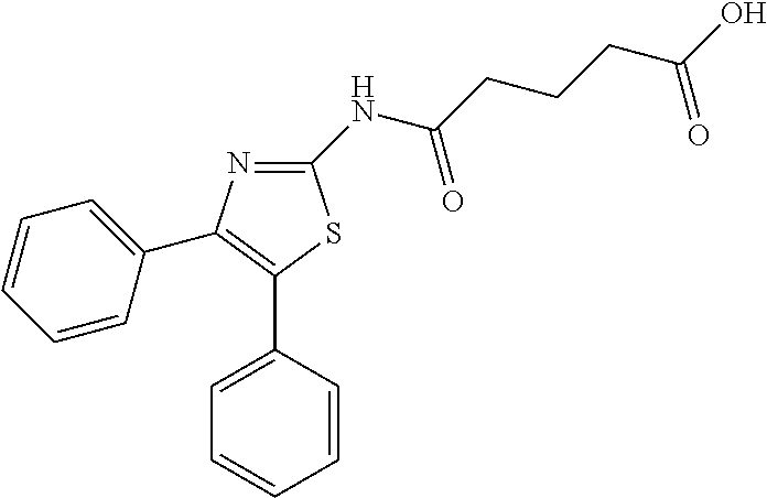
C1(NC(=O)CCCC(=O)O)=NC(C2=CC=CC=C2)=C(C2=CC=CC=C2)S1
